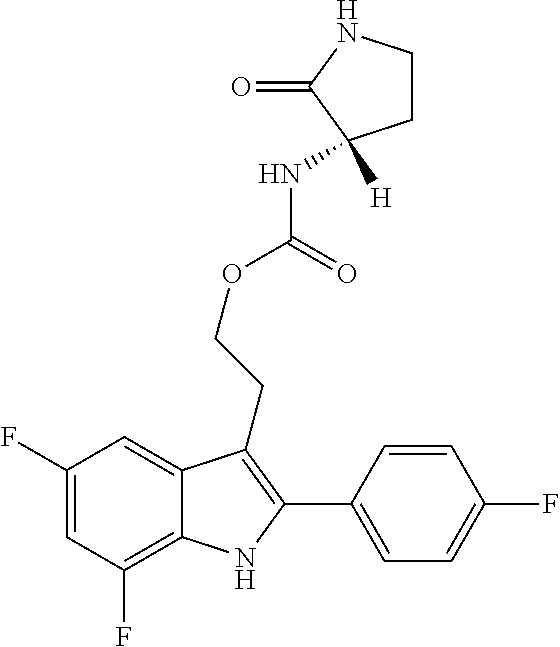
C1(F)=C2C(=CC(F)=C1)C(CCOC(=O)NC1([H])CCNC1=O)=C(C1=CC=C(F)C=C1)N2
